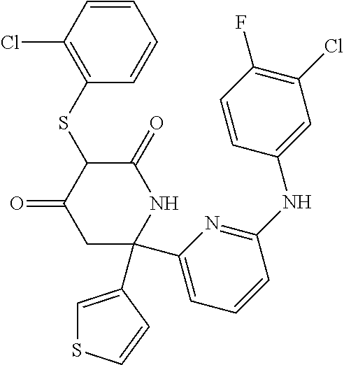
C1(SC2C(=O)CC(C3=CC=CC(NC4=CC(Cl)=C(F)C=C4)=N3)(C3=CSC=C3)NC2=O)=C(Cl)C=CC=C1
